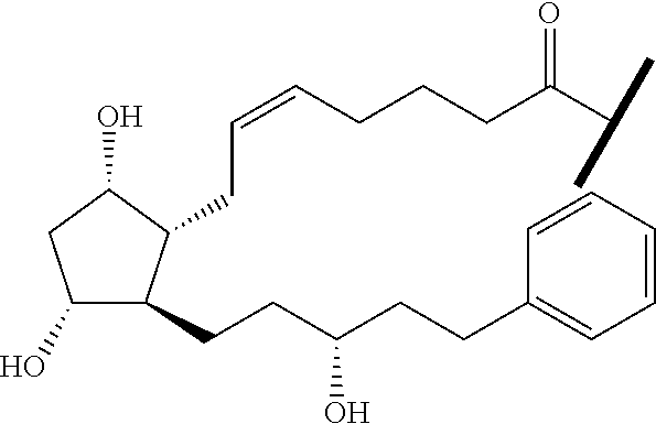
C1(O)C(CCC(CCC2=CC=CC=C2)O)C(CC=CCCCC(C(C)C)=O)C(O)C1
